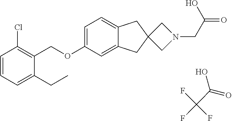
C1=CC=C(CC)C(COC2=CC=C3C(=C2)CC2(C3)CN(CC(=O)O)C2)=C1Cl.FC(C(=O)O)(F)F
